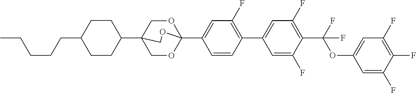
C(CCC1CCC(C23COC(C4=CC(F)=C(C5=CC(F)=C(C(OC6=CC(F)=C(F)C(F)=C6)(F)F)C(F)=C5)C=C4)(OC2)OC3)CC1)CC
